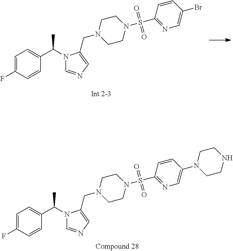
CC(N1C=NC=C1CN1CCN(S(=O)(=O)C2=NC=C(Br)C=C2)CC1)C1=CC=C(F)C=C1.CC(N1C=NC=C1CN1CCN(S(=O)(=O)C2=NC=C(N3CCNCC3)C=C2)CC1)C1=CC=C(F)C=C1
